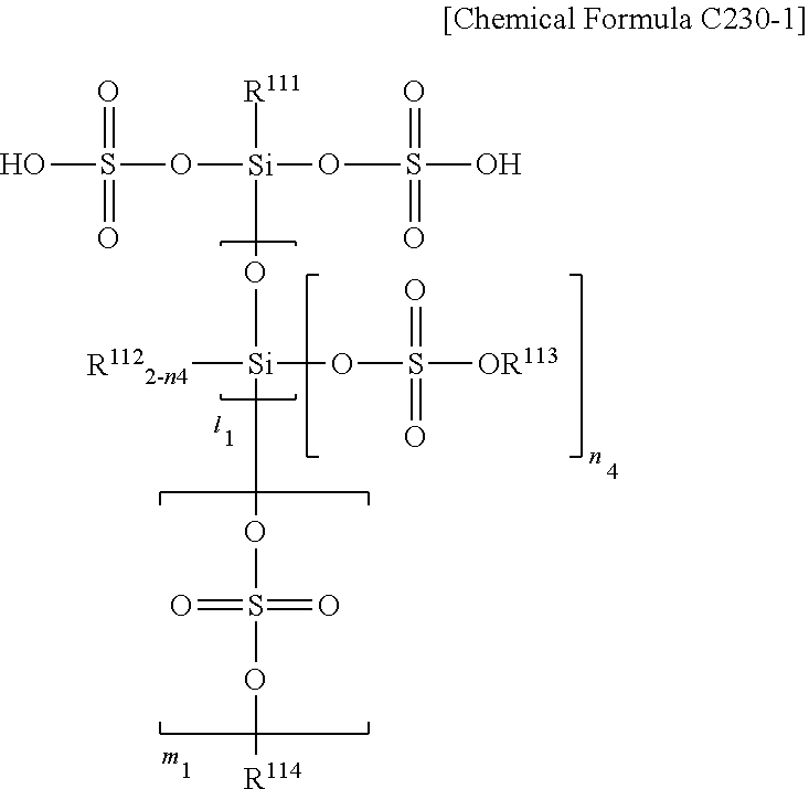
OS(=O)(O[Si](OS(=O)(O)=O)([R111])O[Si](OS(O[R114])(=O)=O)([R1122-n4])OS([OR113])(=O)=O)=O
